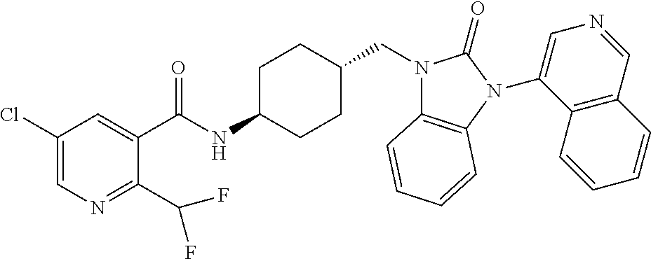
C1(Cl)=CN=C(C(F)F)C(C(NC2CCC(CN3C4=C(N(C5=CN=CC6=C5C=CC=C6)C3=O)C=CC=C4)CC2)=O)=C1
